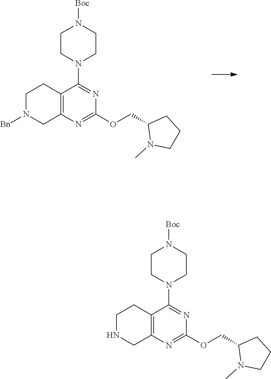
C1CN(C2=NC(OCC3N(C)CCC3)=NC3=C2CCNC3)CCN1[Boc].C1CN(C2=NC(OCC3N(C)CCC3)=NC3=C2CCN([Bn])C3)CCN1[Boc]
